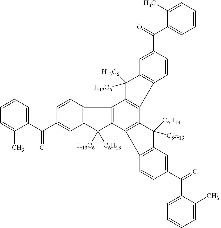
C1(C(=O)C2=CC=CC=C2C)=CC2=C(C=C1)C1=C(C2([C6H13])[C6H13])C2=C(C3=C1C([H13C6])([C6H13])C1=C3C=CC(C(C3=CC=CC=C3C)=O)=C1)C([H13C6])([H13C6])C1=C2C=CC(C(C2=CC=CC=C2C)=O)=C1
